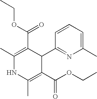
C1(C)=C(C(OCC)=O)C(C2=NC(C)=CC=C2)C(C(OCC)=O)=C(C)N1
